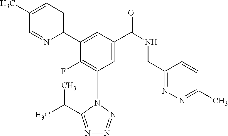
C1=C(C)C=NC(C2=CC(C(NCC3=NN=C(C)C=C3)=O)=CC(N3C(C(C)C)=NN=N3)=C2F)=C1
